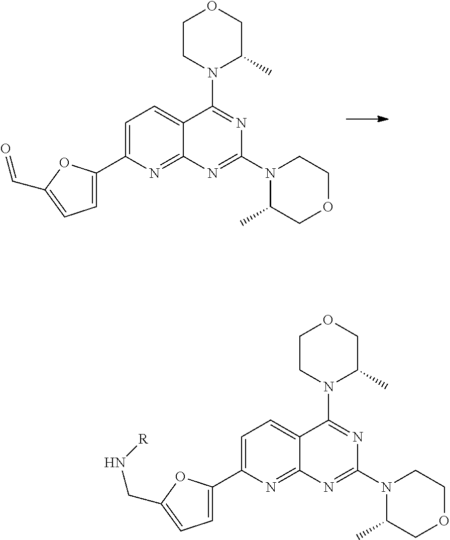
C1CN(C2=NC(N3C(C)COCC3)=NC3=NC(C4=CC=C(C=O)O4)=CC=C23)C(C)CO1.C1CN(C2=NC(N3C(C)COCC3)=NC3=NC(C4=CC=C(CN[R])O4)=CC=C23)C(C)CO1
